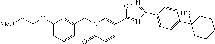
C1(OCC[MeO])=CC=CC(CN2C(=O)C=CC(C3=NC(C4=CC=C(C5(O)CCCCC5)C=C4)=NO3)=C2)=C1
